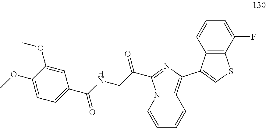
C1=C(C(NCC(=O)C2=NC(C3=CSC4=C3C=CC=C4F)=C3N2C=CC=C3)=O)C=C(OC)C(OC)=C1
